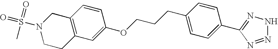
C12=C(C=C(OCCCC3=CC=C(C4=NNN=N4)C=C3)C=C1)CCN(S(=O)(=O)C)C2
